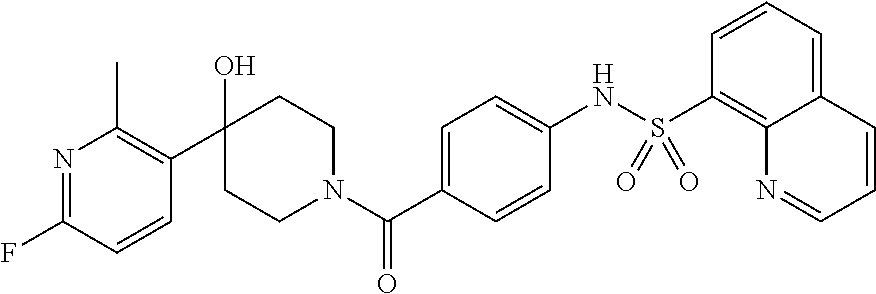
N1=C(F)C=CC(C2(O)CCN(C(C3=CC=C(NS(C4=C5C(=CC=C4)C=CC=N5)(=O)=O)C=C3)=O)CC2)=C1C
